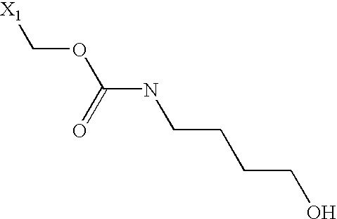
C(OC(NCCCCO)=O)[X1]
